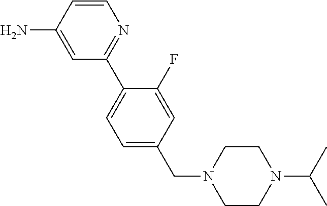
C1(N)=CC(C2=CC=C(CN3CCN(C(C)C)CC3)C=C2F)=NC=C1
